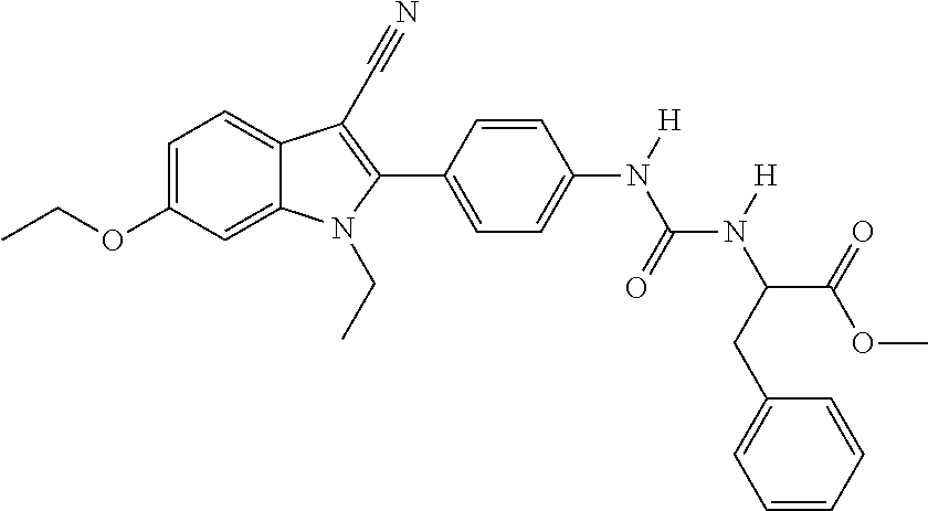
C1=C(OCC)C=C2C(=C1)C(C#N)=C(C1=CC=C(N([H])C(N(C(C(OC)=O)CC3=CC=CC=C3)[H])=O)C=C1)N2CC
